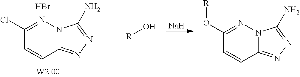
[Na].C12=NN=C(N)N1N=C(Cl)C=C2.Br.C12=NN=C(N)N1N=C(O[R])C=C2.[R]O
